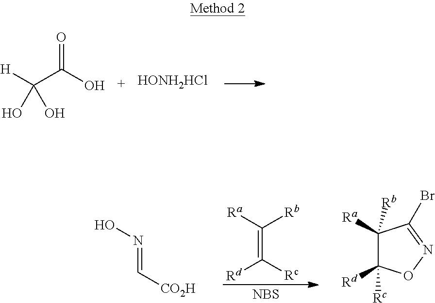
[H]C(C(O)=O)(O)O.[HONH2HCl].N(=C[CO2H])O.C1([Rb])([Ra])C([Rc])([Rd])ON=C1Br.C(=C([Rc])[Rd])([Ra])[Rb].[NBS]
